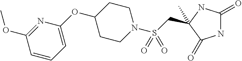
C(S(N1CCC(OC2=CC=CC(OC)=N2)CC1)(=O)=O)C1(C)NC(=O)NC1=O
